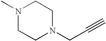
N1(C)CCN(CC#C)CC1
